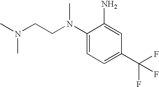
C1(N(CCN(C)C)C)=CC=C(C(F)(F)F)C=C1N
